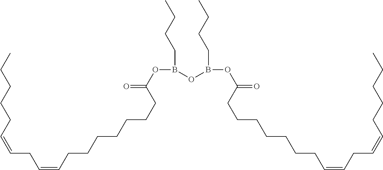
CCCCCC=CCC=CCCCCCCCC(OB(OB(OC(=O)CCCCCCCC=CCC=CCCCCC)CCCC)CCCC)=O
